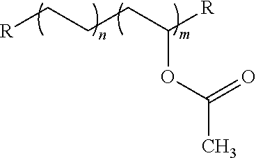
C(OC(C)=O)(CCC[R])[R]
